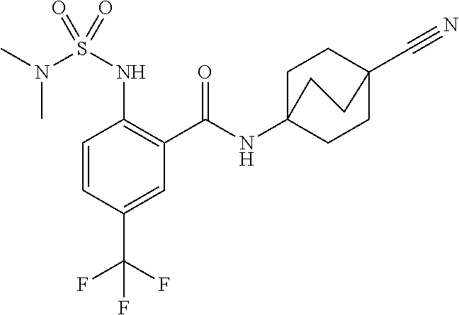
C1=CC(C(F)(F)F)=CC(C(=O)NC23CCC(C#N)(CC2)CC3)=C1NS(N(C)C)(=O)=O
